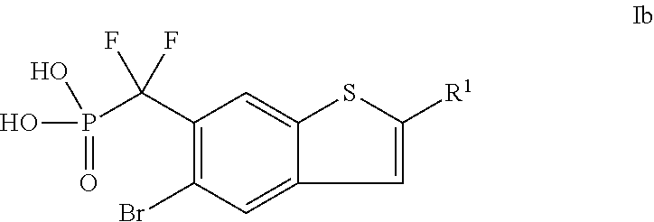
C1=C2C(=CC(C(P(=O)(O)O)(F)F)=C1Br)SC([R1])=C2
